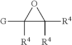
O1C([R4])([G])C1([R4])[R4]
